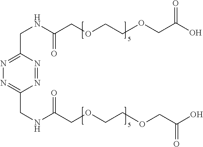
N1=NC(CNC(=O)COCCOCC(=O)O)=NN=C1CNC(=O)COCCOCC(=O)O
